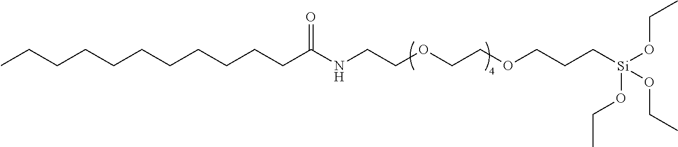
C(OCCOCCC[Si](OCC)(OCC)OCC)CNC(CCCCCCCCCCC)=O
